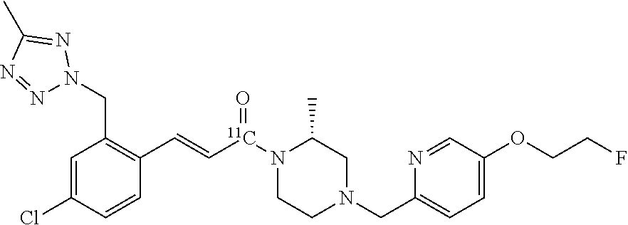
C1=C(Cl)C=CC(C=C[11C](N2CCN(CC3=CC=C(OCCF)C=N3)CC2C)=O)=C1CN1N=NC(C)=N1
